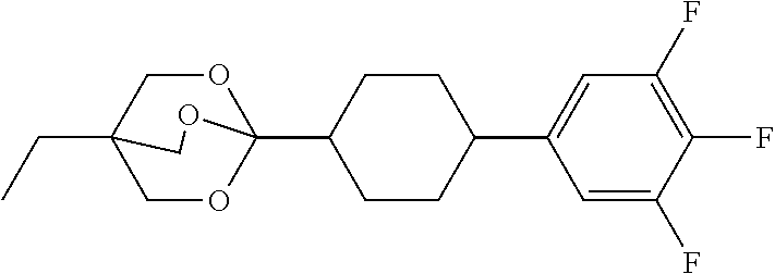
C(C)C12COC(C3CCC(C4=CC(F)=C(F)C(F)=C4)CC3)(OC1)OC2
